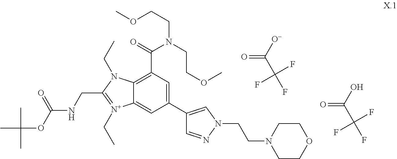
CC(C)(C)OC(NCC1=[N+](CC)C2=CC(C3=CN(CCN4CCOCC4)N=C3)=CC(C(=O)N(CCOC)CCOC)=C2N1CC)=O.O=C([O-])C(F)(F)F.O=C(O)C(F)(F)F
